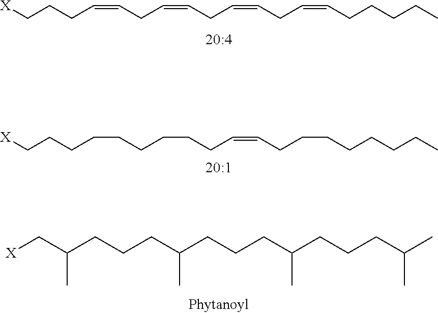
[X]CC(CCCC(CCCC(CCCC(C)C)C)C)C.C(=CCC=CCC=CCC=CCCCCC)CCC[X].C(CCCCCC=CCCCCCCCC)CCC[X]
